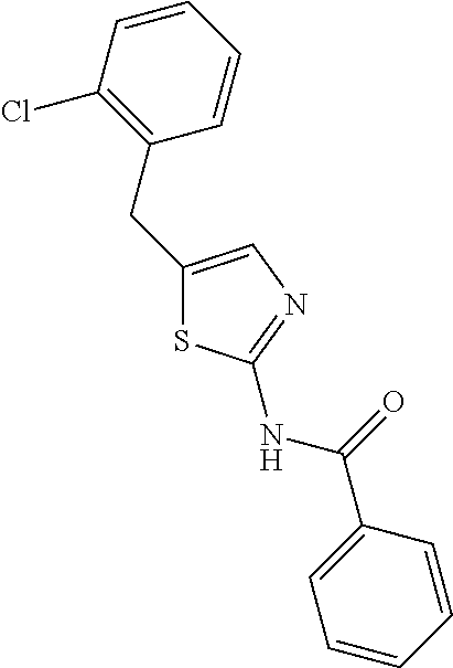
C1=CC=CC(Cl)=C1CC1=CN=C(NC(C2=CC=CC=C2)=O)S1
